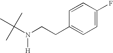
C1=C(F)C=CC(CCN(C(C)(C)C)[H])=C1
